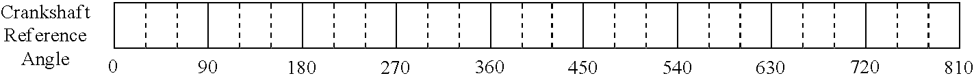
C1CC2C1C1C2C2C1C1C2C2C1C1C2C2C1C1C2C2C1C1C2C2C1C1C2C2C1C1C2C2C1C1C2C2C1C1C2C2C1C1C2C2C1C1C2C2C1C1C2C2C1C1C2CC1
